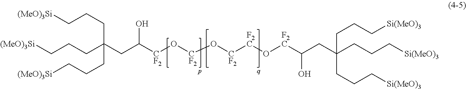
C(C([CF2]O[CF2]O[CF2][F2C]O[F2C]C(O)CC(CCC[Si(MeO)3])(CCC[Si(MeO)3])CCC[Si(MeO)3])O)C(CCC[(MeO)3Si])(CCC[(MeO)3Si])CCC[(MeO)3Si]
